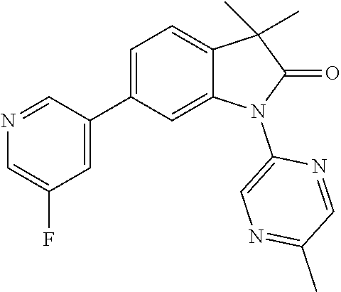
C1(C2=CC(F)=CN=C2)=CC=C2C(=C1)N(C1=CN=C(C)C=N1)C(=O)C2(C)C
